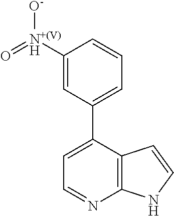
C1([N+(V)H](=O)[O-])=CC(C2=CC=NC3=C2C=CN3)=CC=C1
